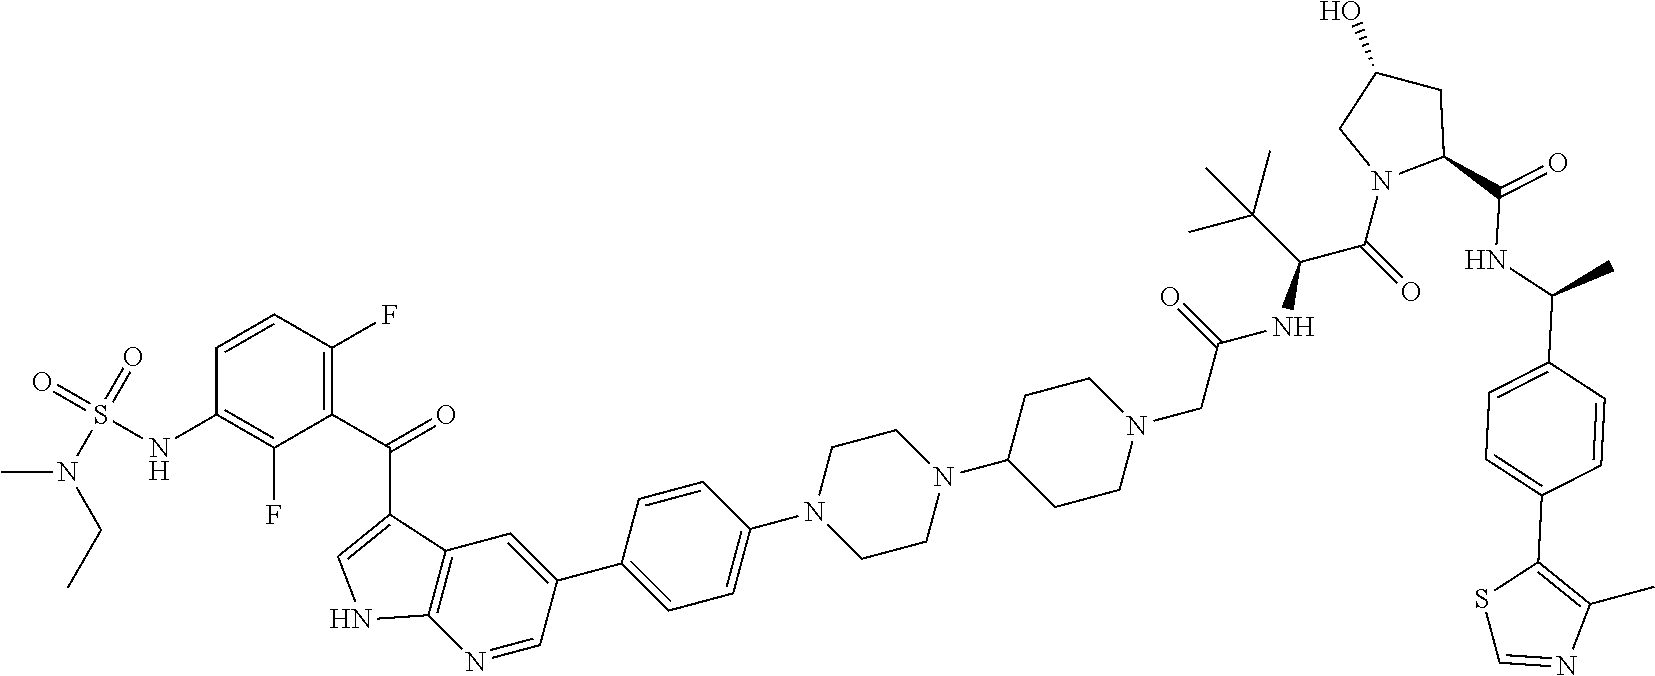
C1=C(C2=CC=C(N3CCN(C4CCN(CC(NC(C(N5C(C(NC(C6=CC=C(C7=C(C)N=CS7)C=C6)C)=O)CC(O)C5)=O)C(C)(C)C)=O)CC4)CC3)C=C2)C=NC2=C1C(C(=O)C1=C(F)C=CC(NS(=O)(N(C)CC)=O)=C1F)=CN2
